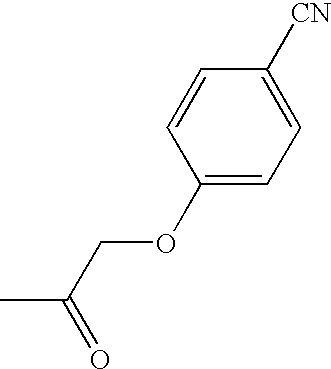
C1(OCC(C)=O)=CC=C([CN])C=C1
